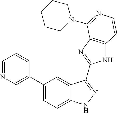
C1(C2=CN=CC=C2)=CC=C2C(=C1)C(C1=NC3=C(N1)C=CN=C3N1CCCCC1)=NN2
